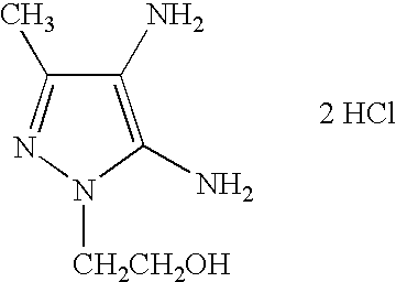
C1(N)=C(N)N([CH2CH2OH])N=C1C.[2 HCl]
